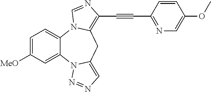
C1=C([MeO])C=C2C(=C1)N1C(=C(C#CC3=NC=C(OC)C=C3)N=C1)CC1=CN=NN21
